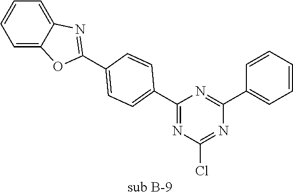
[sub B-9].C1(C2=CC=C(C3=NC4=CC=CC=C4O3)C=C2)=NC(Cl)=NC(C2=CC=CC=C2)=N1
